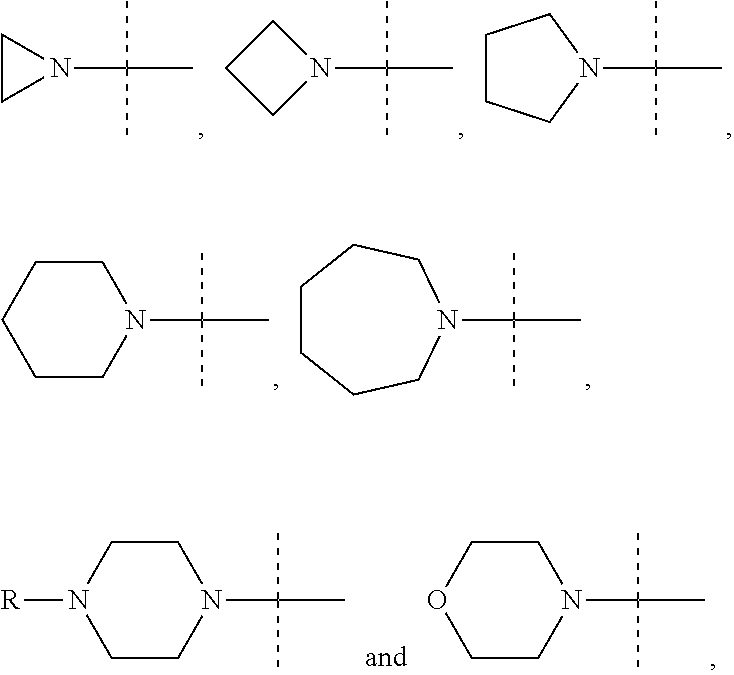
C1CN1C(C)(C)C.N1(C(C)(C)C)CCC1.N1(C(C)(C)C)CCCC1.N1(C(C)(C)C)CCCCC1.N1(C(C)(C)C)CCCCCC1.C1CN([R])CCN1C(C)(C)C.C1COCCN1C(C)(C)C
